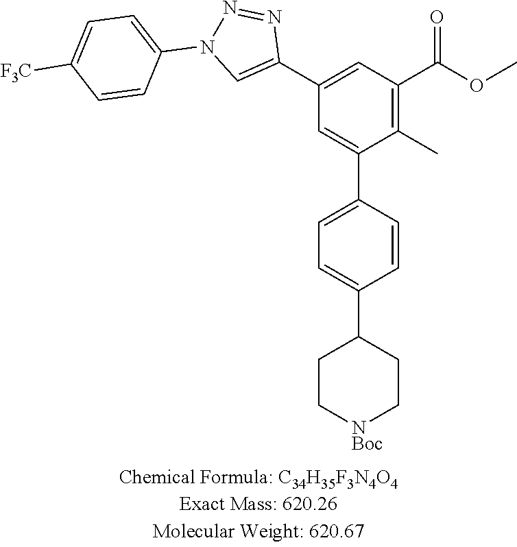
C1(C2=CN(C3=CC=C([F3C])C=C3)N=N2)=CC(C(OC)=O)=C(C)C(C2=CC=C(C3CC[NBoc]CC3)C=C2)=C1
